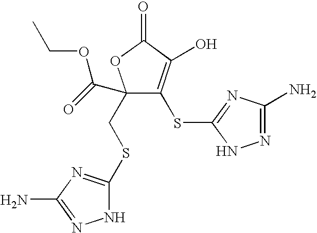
C1(CSC2=NC(N)=NN2)(C(=O)OCC)C(SC2=NC(N)=NN2)=C(O)C(=O)O1
